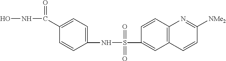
ONC(=O)C1=CC=C(NS(=O)(=O)C2=CC3=C(C=C2)N=C([NMe2])C=C3)C=C1
